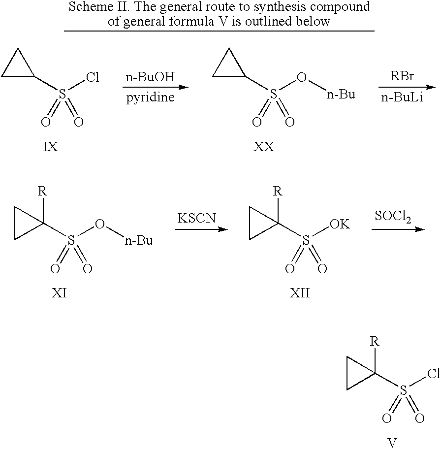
C1(S(O[n-Bu])(=O)=O)([R])CC1.[KSCN].[SOCl2].C1(S([OK])(=O)=O)([R])CC1.C1(S(Cl)(=O)=O)([R])CC1.[V].C1(S(Cl)(=O)=O)CC1.[n-BuOH].C1(S(O[n-Bu])(=O)=O)CC1.[RBr].[n-BuLi]
